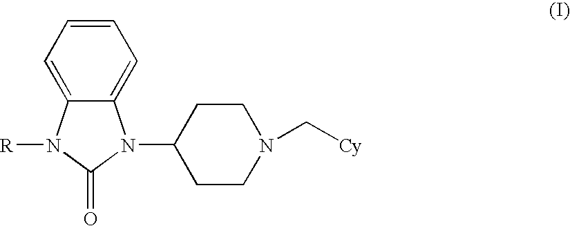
C12=CC=CC=C1N(C1CCN(C[Cy])CC1)C(=O)N2[R]
